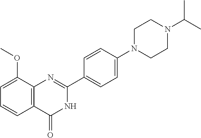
C12=C(C(OC)=CC=C1)N=C(C1=CC=C(N3CCN(C(C)C)CC3)C=C1)NC2=O
